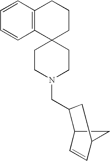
C1CN(CC2C3C=CC(C3)C2)CCC12CCCC1=C2C=CC=C1
